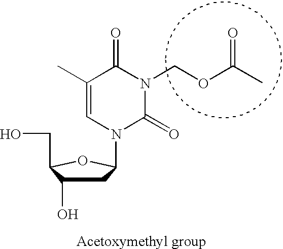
C1C(O)C(CO)OC1N1C(=O)N(COC(C)=O)C(=O)C(C)=C1
